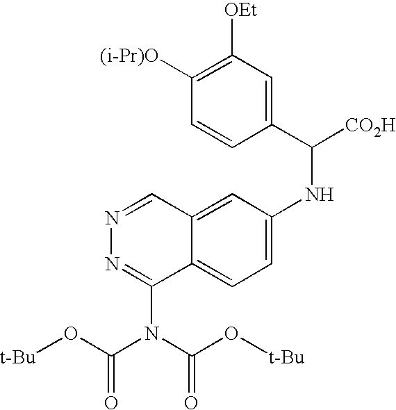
C1(NC([CO2H])C2=CC([OEt])=C([(i-Pr)O])C=C2)=CC=C2C(=C1)C=NN=C2N(C(O[t-Bu])=O)C(O[t-Bu])=O
